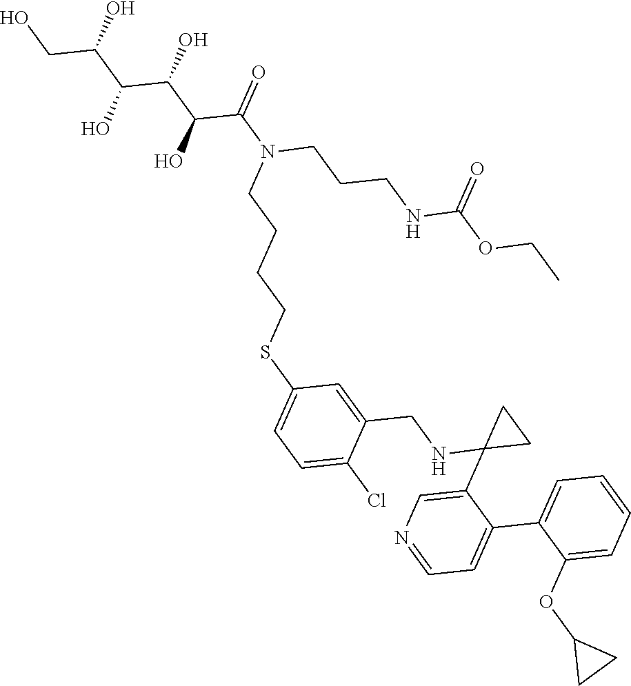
C1=C(Cl)C(CNC2(C3=CN=CC=C3C3=CC=CC=C3OC3CC3)CC2)=CC(SCCCCN(C(=O)C(C(C(C(CO)O)O)O)O)CCCNC(=O)OCC)=C1
